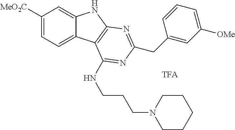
C1([MeO2C])=CC=C2C(=C1)NC1=C2C(NCCCN2CCCCC2)=NC(CC2=CC([OMe])=CC=C2)=N1
